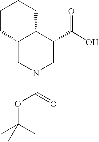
C12C(CN(C(=O)OC(C)(C)C)CC1C(O)=O)CCCC2
